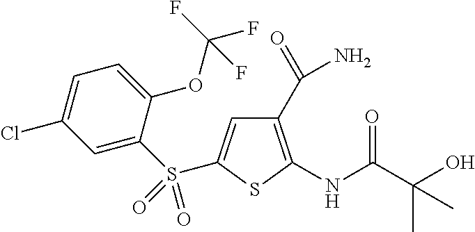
C1(C(=O)N)=C(NC(C(O)(C)C)=O)SC(S(=O)(C2=CC(Cl)=CC=C2OC(F)(F)F)=O)=C1
